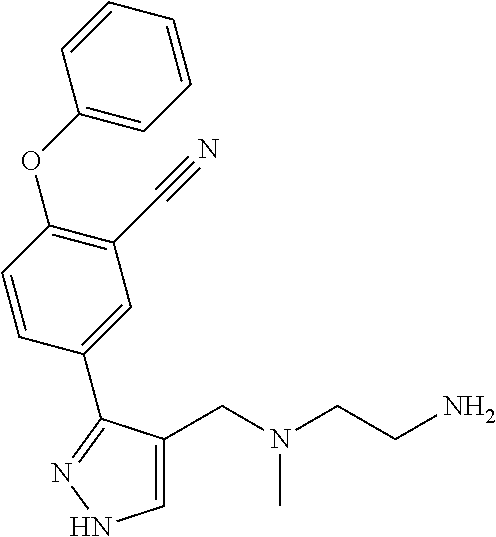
C1=C(CN(CCN)C)C(C2=CC(C#N)=C(OC3=CC=CC=C3)C=C2)=NN1
